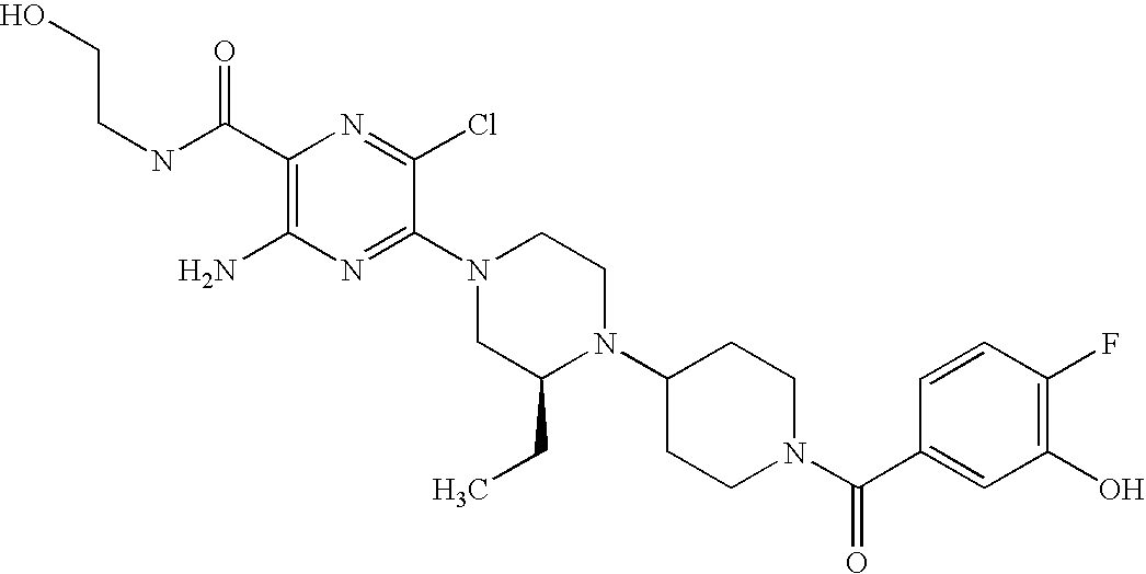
C1(C(NCCO)=O)=C(N)N=C(N2CC(CC)N(C3CCN(C(C4=CC(O)=C(F)C=C4)=O)CC3)CC2)C(Cl)=N1
